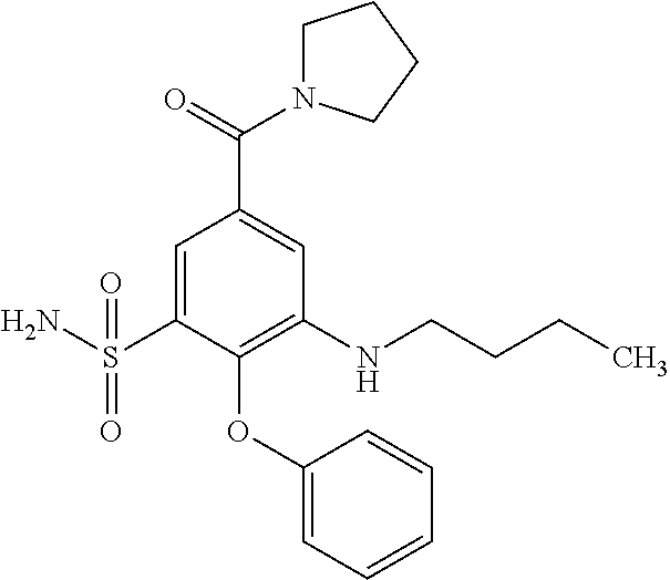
C1=C(S(N)(=O)=O)C(OC2=CC=CC=C2)=C(NCCCC)C=C1C(=O)N1CCCC1
